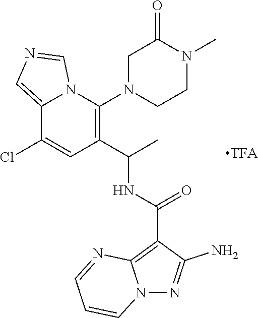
C12=CN=CN1C(N1CCN(C)C(=O)C1)=C(C(NC(C1=C3N(N=C1N)C=CC=N3)=O)C)C=C2Cl
